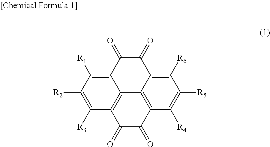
C12=C([R6])C([R5])=C([R4])C3=C1C1=C(C(=O)C3=O)C([R3])=C([R2])C([R1])=C1C(=O)C2=O
